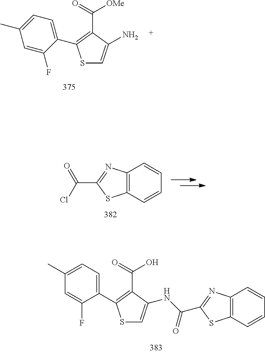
S1C=C(N)C(C(=O)[OMe])=C1C1=CC=C(C)C=C1F.C12=C(C=CC=C1)SC(C(Cl)=O)=N2.C1(C2=C(C(=O)O)C(NC(=O)C3=NC4=C(S3)C=CC=C4)=CS2)=CC=C(C)C=C1F
